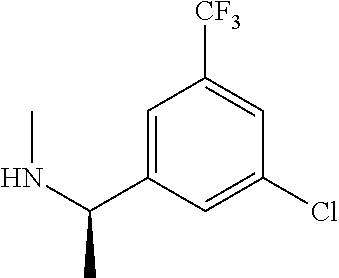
C1([CF3])=CC(Cl)=CC(C(NC)C)=C1
